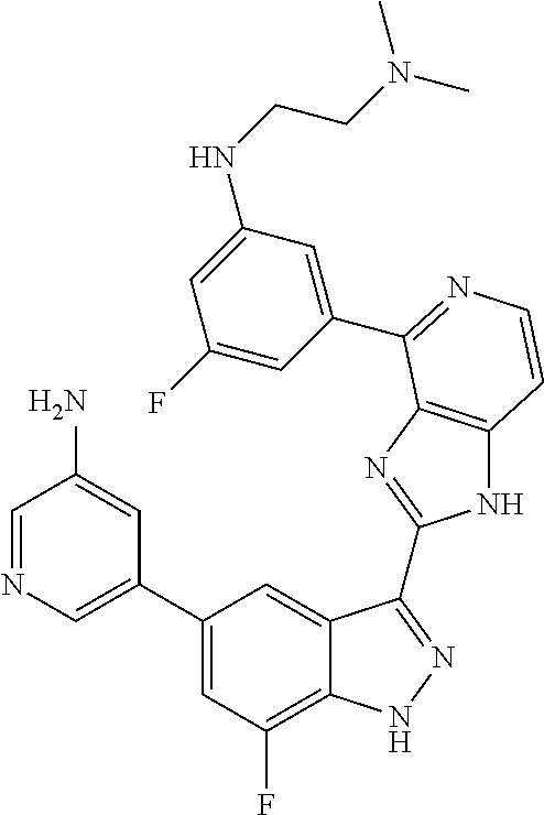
C1=C(C2=CC(F)=C3C(=C2)C(C2=NC4=C(N2)C=CN=C4C2=CC(NCCN(C)C)=CC(F)=C2)=NN3)C=C(N)C=N1
